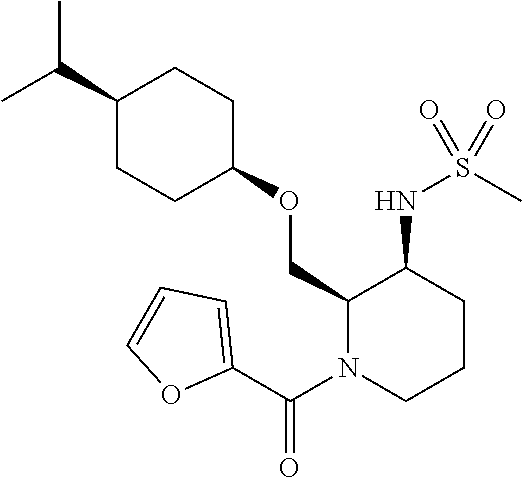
C(C1CCC(OCC2N(C(C3=CC=CO3)=O)CCCC2NS(C)(=O)=O)CC1)(C)C
